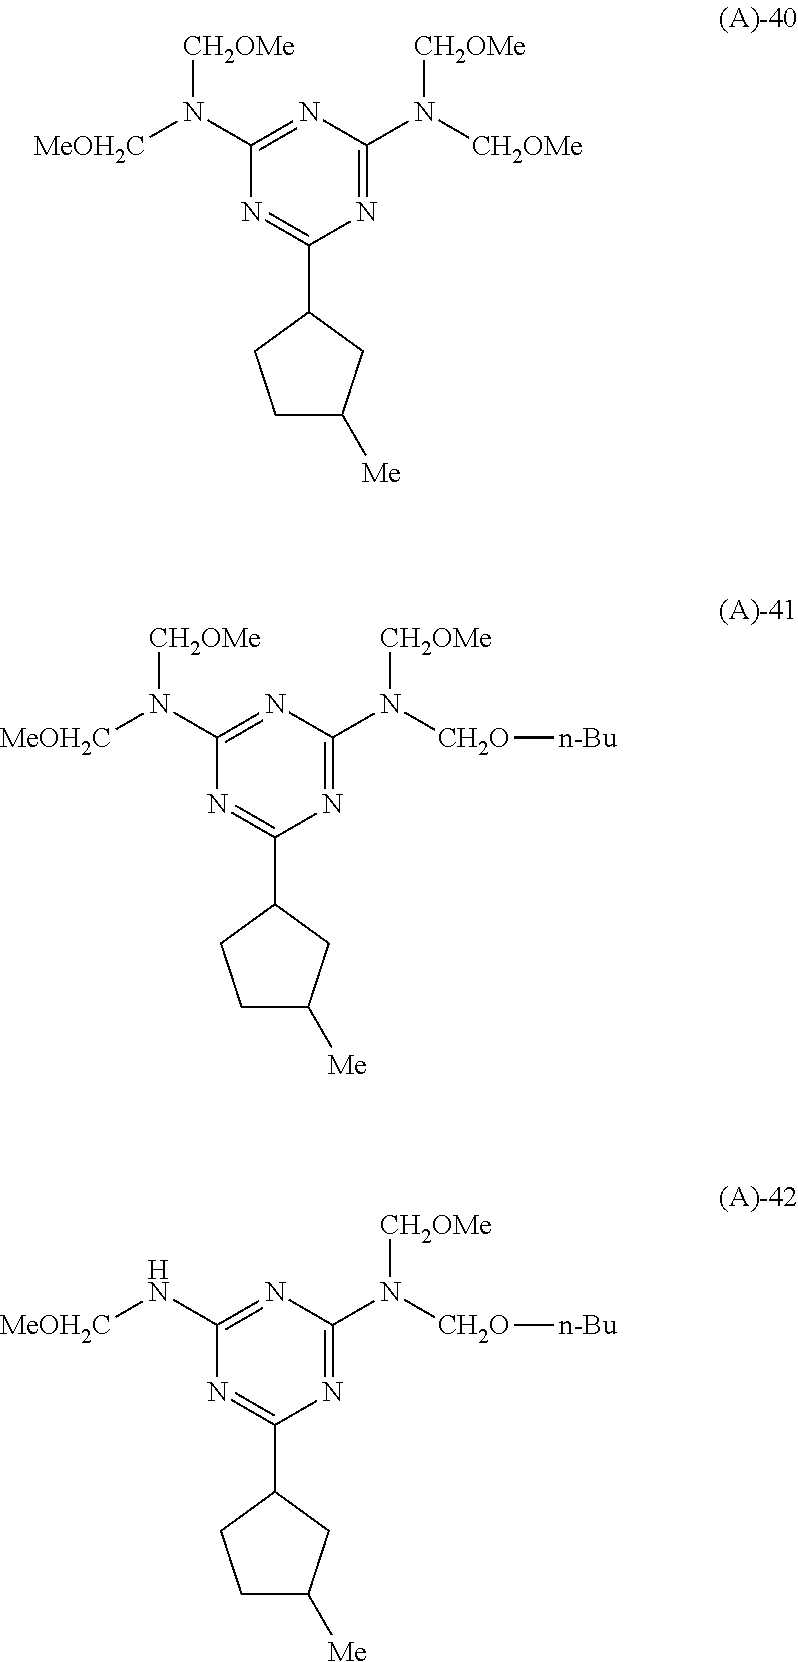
C1(N([MeOH2C])[CH2OMe])=NC(N([CH2OMe])[CH2OMe])=NC(C2CCC([Me])C2)=N1.C1(N([MeOH2C])[CH2OMe])=NC(N([CH2O][n-Bu])[CH2OMe])=NC(C2CCC([Me])C2)=N1.C1(N[MeOH2C])=NC(N([CH2O][n-Bu])[CH2OMe])=NC(C2CCC([Me])C2)=N1
